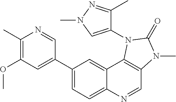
C1(C2=CC(OC)=C(C)N=C2)=CC=C2C(=C1)C1=C(C=N2)N(C)C(=O)N1C1=CN(C)N=C1C
